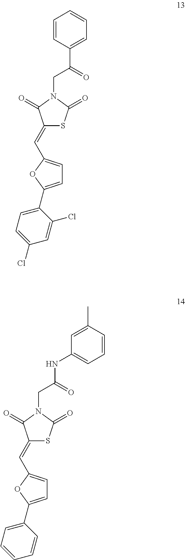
C1(=CC2=CC=C(C3=CC=C(Cl)C=C3Cl)O2)SC(=O)N(CC(C2=CC=CC=C2)=O)C1=O.C1(=CC2=CC=C(C3=CC=CC=C3)O2)SC(=O)N(CC(NC2=CC=CC(C)=C2)=O)C1=O
